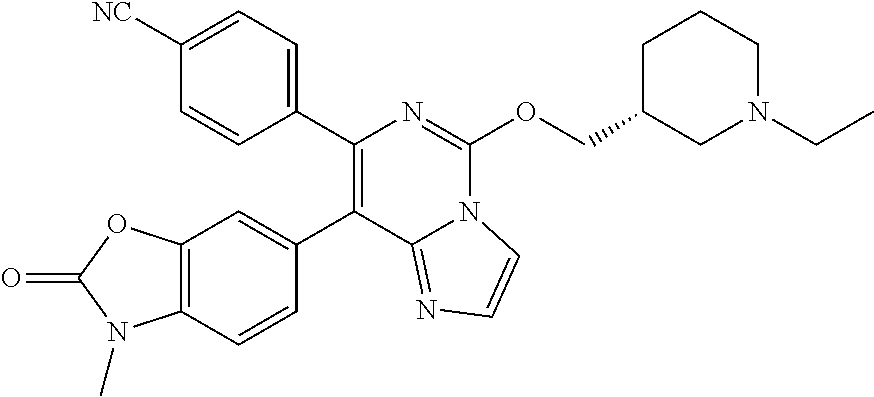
C1([NC])=CC=C(C2=C(C3=CC4=C(C=C3)N(C)C(=O)O4)C3=NC=CN3C(OCC3CN(CC)CCC3)=N2)C=C1
